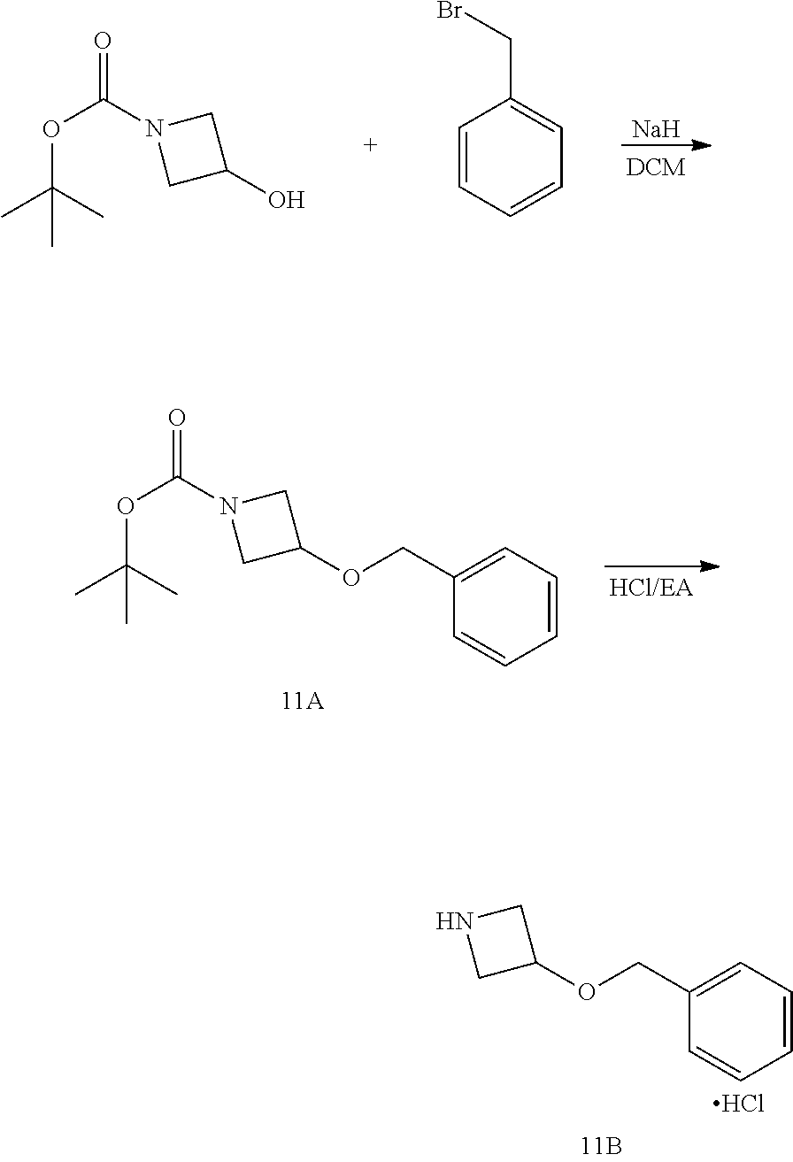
N1CC(OCC2=CC=CC=C2)C1.Cl.N1(C(=O)OC(C)(C)C)CC(OCC2=CC=CC=C2)C1.[Na].N1(C(=O)OC(C)(C)C)CC(O)C1.C1=CC=CC=C1CBr
